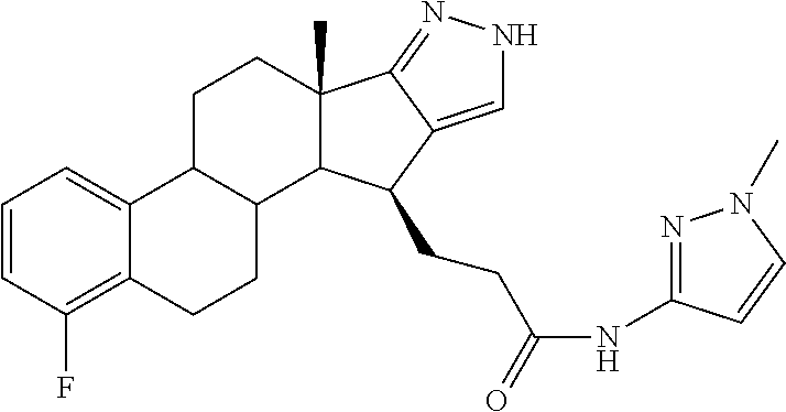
C1=CC(F)=C2C(=C1)C1C(CC2)C2C(C)(CC1)C1=NNC=C1C2CCC(NC1=NN(C)C=C1)=O
